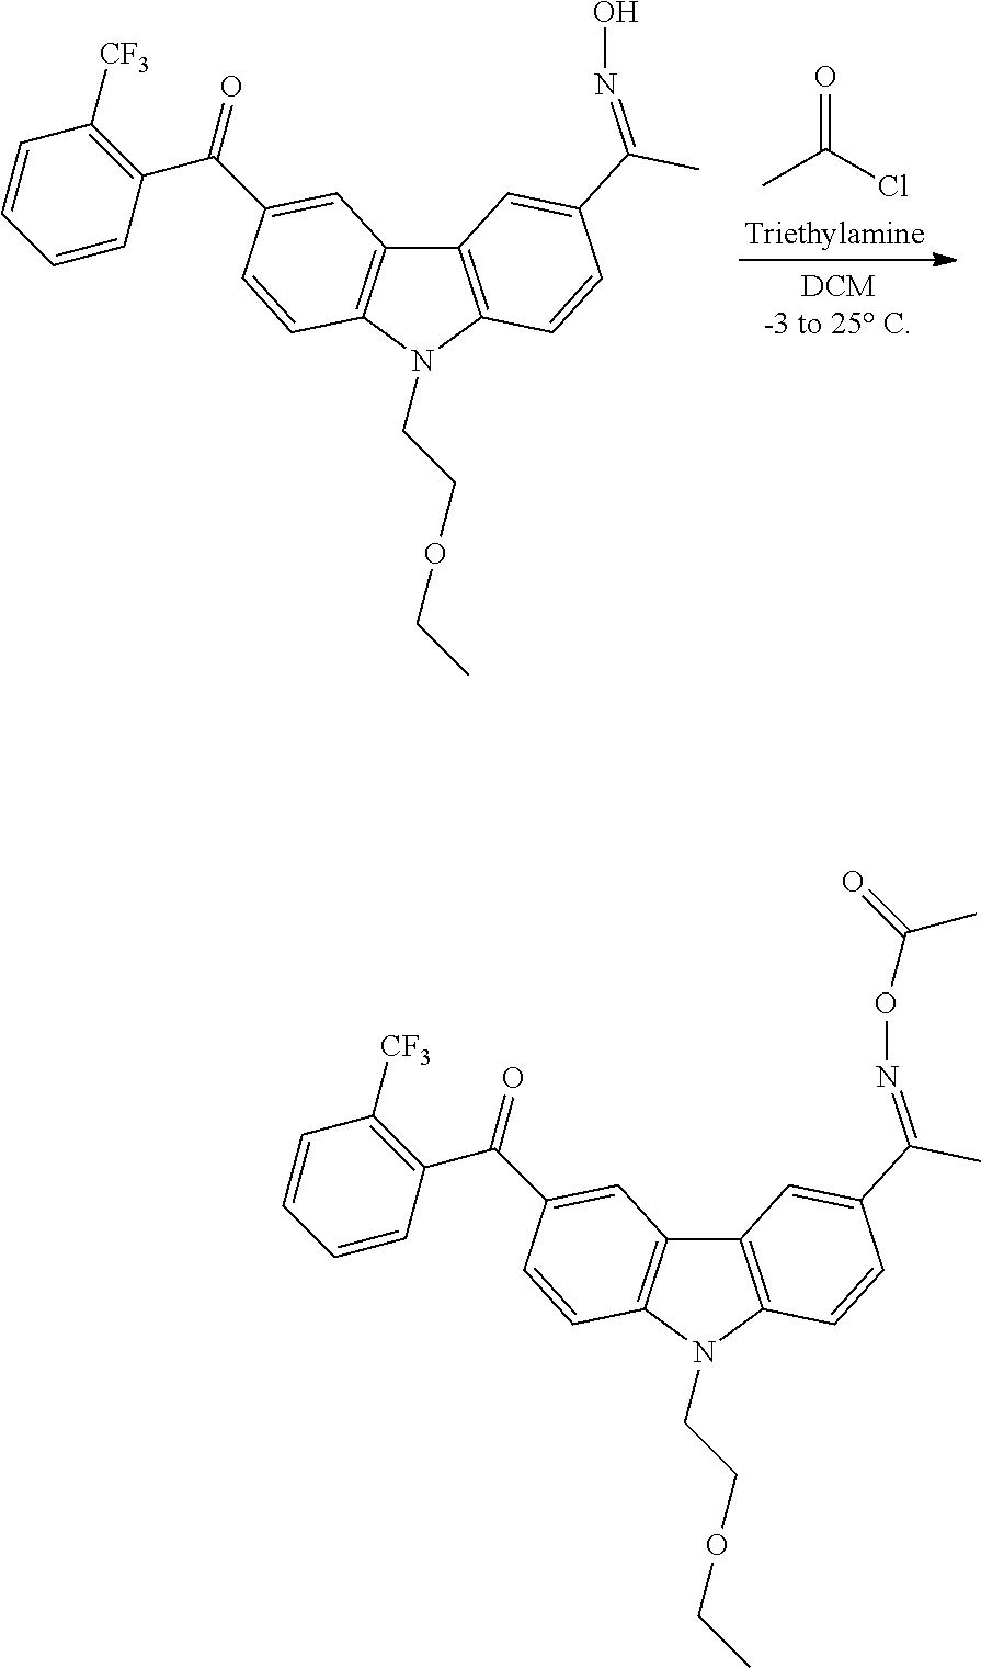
C12=C(N(CCOCC)C3=C1C=C(C(C1=C([CF3])C=CC=C1)=O)C=C3)C=CC(C(C)=NO)=C2.CC(Cl)=O.C12=C(N(CCOCC)C3=C1C=C(C(C1=C([CF3])C=CC=C1)=O)C=C3)C=CC(C(C)=NOC(=O)C)=C2
